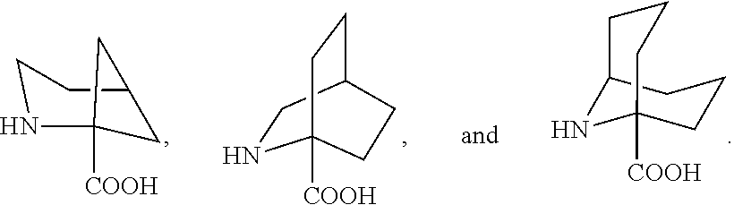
C12NC([COOH])(CCC1)CCC2.N1CC2CCC1([COOH])CC2.C1NC2([COOH])CC(C1)C2
